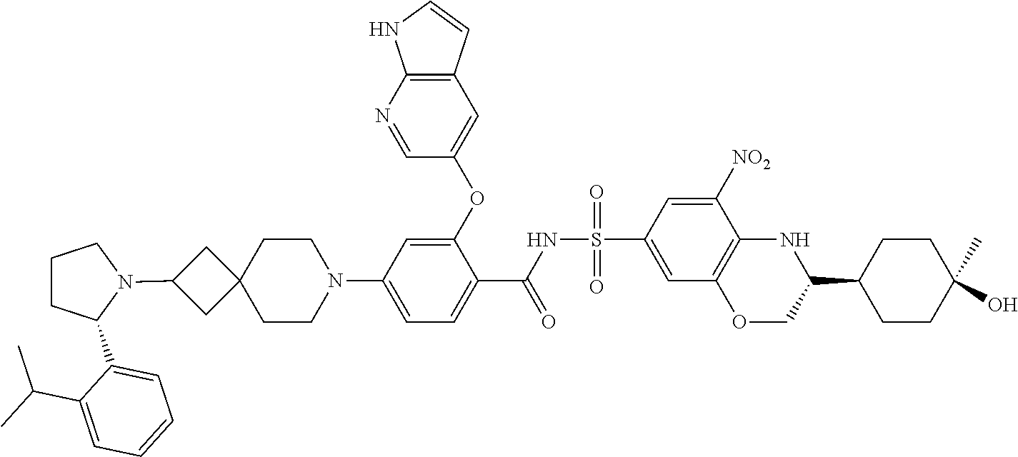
C1CC(C2=CC=CC=C2C(C)C)N(C2CC3(C2)CCN(C2=CC=C(C(NS(C4=CC5=C(C([NO2])=C4)NC(C4CCC(C)(O)CC4)CO5)(=O)=O)=O)C(OC4=CC5=C(N=C4)NC=C5)=C2)CC3)C1
